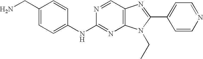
N(C1=NC2=C(C=N1)N=C(C1=CC=NC=C1)N2CC)C1=CC=C(CN)C=C1
